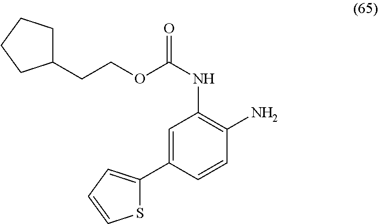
O(C(NC1=C(N)C=CC(C2=CC=CS2)=C1)=O)CCC1CCCC1
